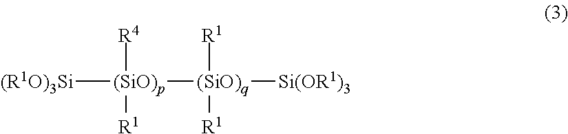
[(R1O)3Si][(SiO)p]([R4])([R1])[(SiO)q]([R1])([R1])[Si(OR1)3]
